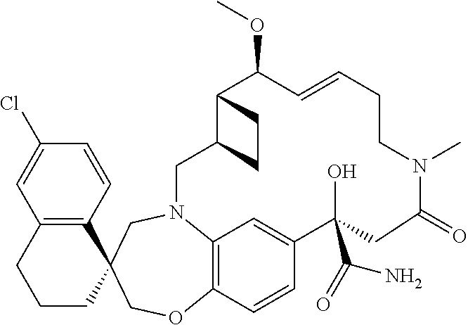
C12=C(C=CC(Cl)=C1)C1(CCC2)COC2=C3N(C1)CC1C(C(OC)C=CCCN(C)C(=O)CC(O)(C(N)=O)C(=C3)C=C2)CC1
